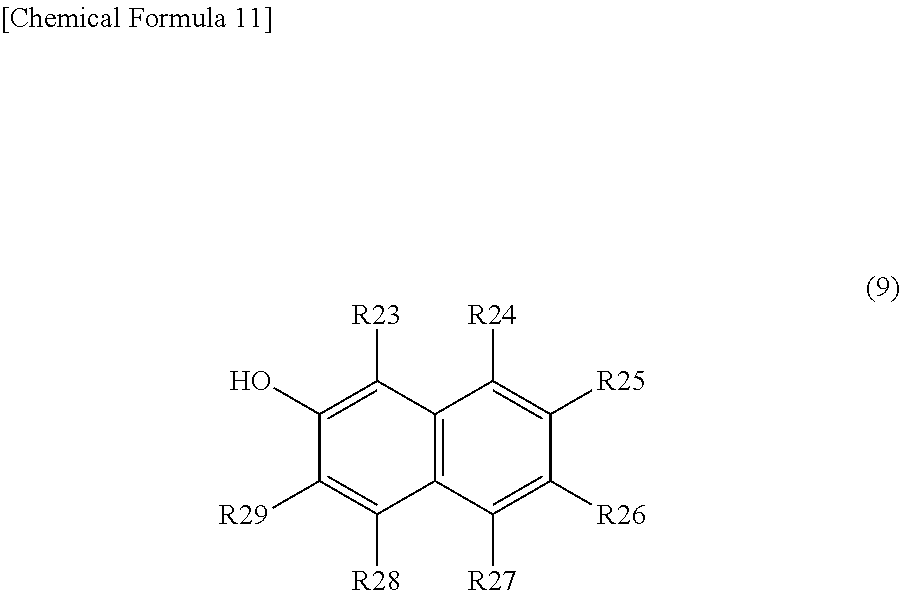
C1(O)=C([R23])C2=C(C([R28])=C1[R29])C([R27])=C([R26])C([R25])=C2[R24]
